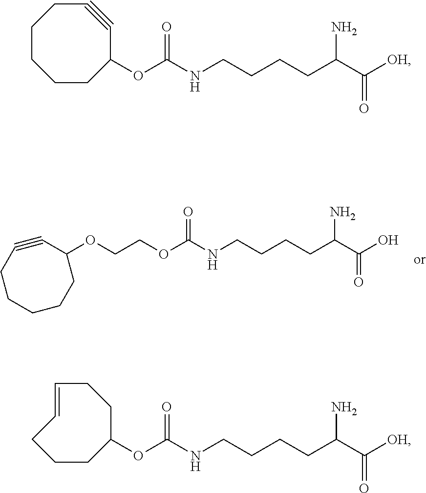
O(C(NCCCCC(C(O)=O)N)=O)CCOC1CCCCCC#C1.C1CCCC(OC(NCCCCC(C([OH])=O)N)=O)C#CC1.C1CCC(OC(NCCCCC(C([OH])=O)N)=O)CCC=C1
